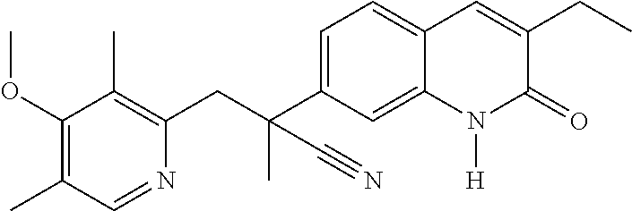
C1(CC(C)(C2=CC=C3C(=C2)N([H])C(=O)C(CC)=C3)C#N)=C(C)C(OC)=C(C)C=N1
